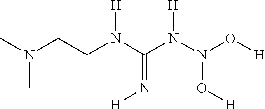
CN(CCN(C(N([H])N(O[H])O[H])=N[H])[H])C
